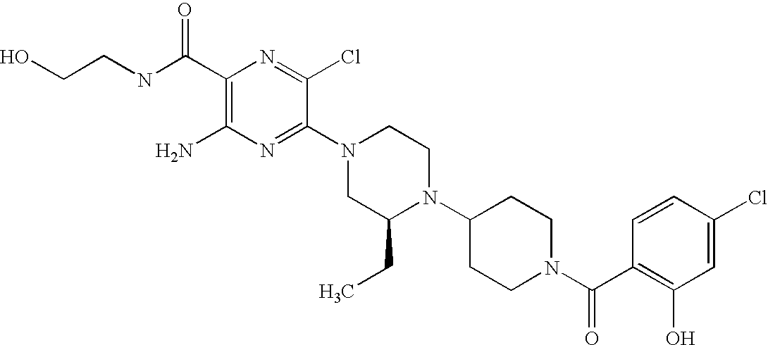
C1(C(NCCO)=O)=C(N)N=C(N2CC(CC)N(C3CCN(C(C4=C(O)C=C(Cl)C=C4)=O)CC3)CC2)C(Cl)=N1
